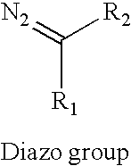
[N2]=C([R2])[R1]
